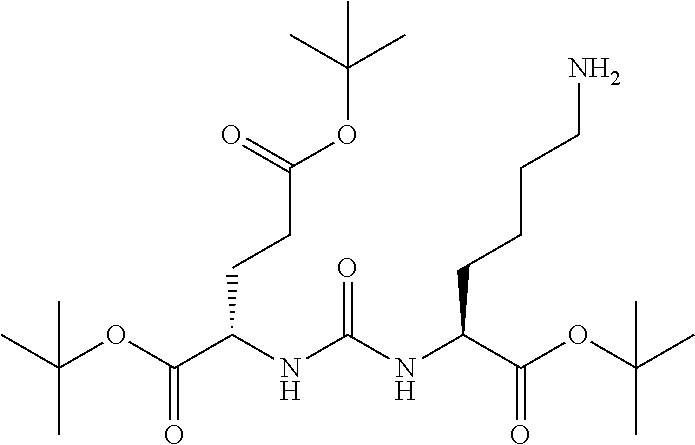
C(CCC(OC(C)(C)C)=O)(NC(NC(C(OC(C)(C)C)=O)CCCCN)=O)C(OC(C)(C)C)=O
